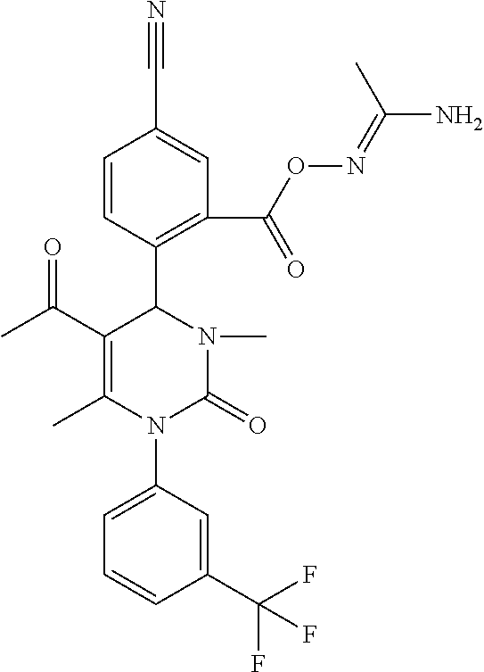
C1=CC(C2C(C(C)=O)=C(C)N(C3=CC=CC(C(F)(F)F)=C3)C(=O)N2C)=C(C(ON=C(N)C)=O)C=C1C#N
